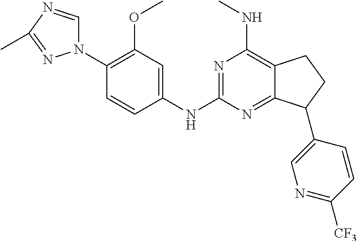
C1(N2C=NC(C)=N2)=C(OC)C=C(NC2=NC(NC)=C3C(=N2)C(C2=CN=C([CF3])C=C2)CC3)C=C1
